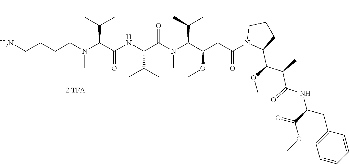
C(CN(C(C(NC(C(N(C(C(CC(N1C(C(OC)C(C)C(=O)NC(CC2=CC=CC=C2)C(=O)OC)CCC1)=O)OC)C(CC)C)C)=O)C(C)C)=O)C(C)C)C)CCN
